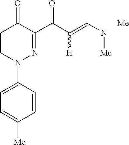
C1=C(N2N=C(C(C(=CN[Me])[H])=O)C(=O)C=C2)C=CC([Me])=C1.[Me]
